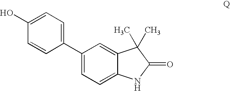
C1(C2=CC=C3C(=C2)C(C)(C)C(=O)N3)=CC=C(O)C=C1
